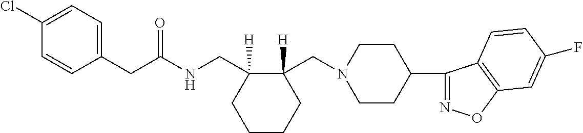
C(C1=CC=C(Cl)C=C1)C(NCC1([H])C(CN2CCC(C3=NOC4=C3C=CC(F)=C4)CC2)([H])CCCC1)=O
